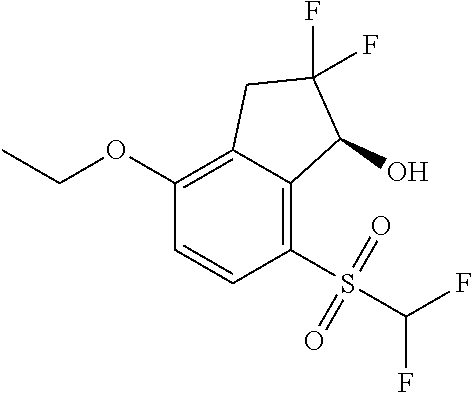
C1(OCC)=C2C(=C(S(C(F)F)(=O)=O)C=C1)C(O)C(F)(F)C2
